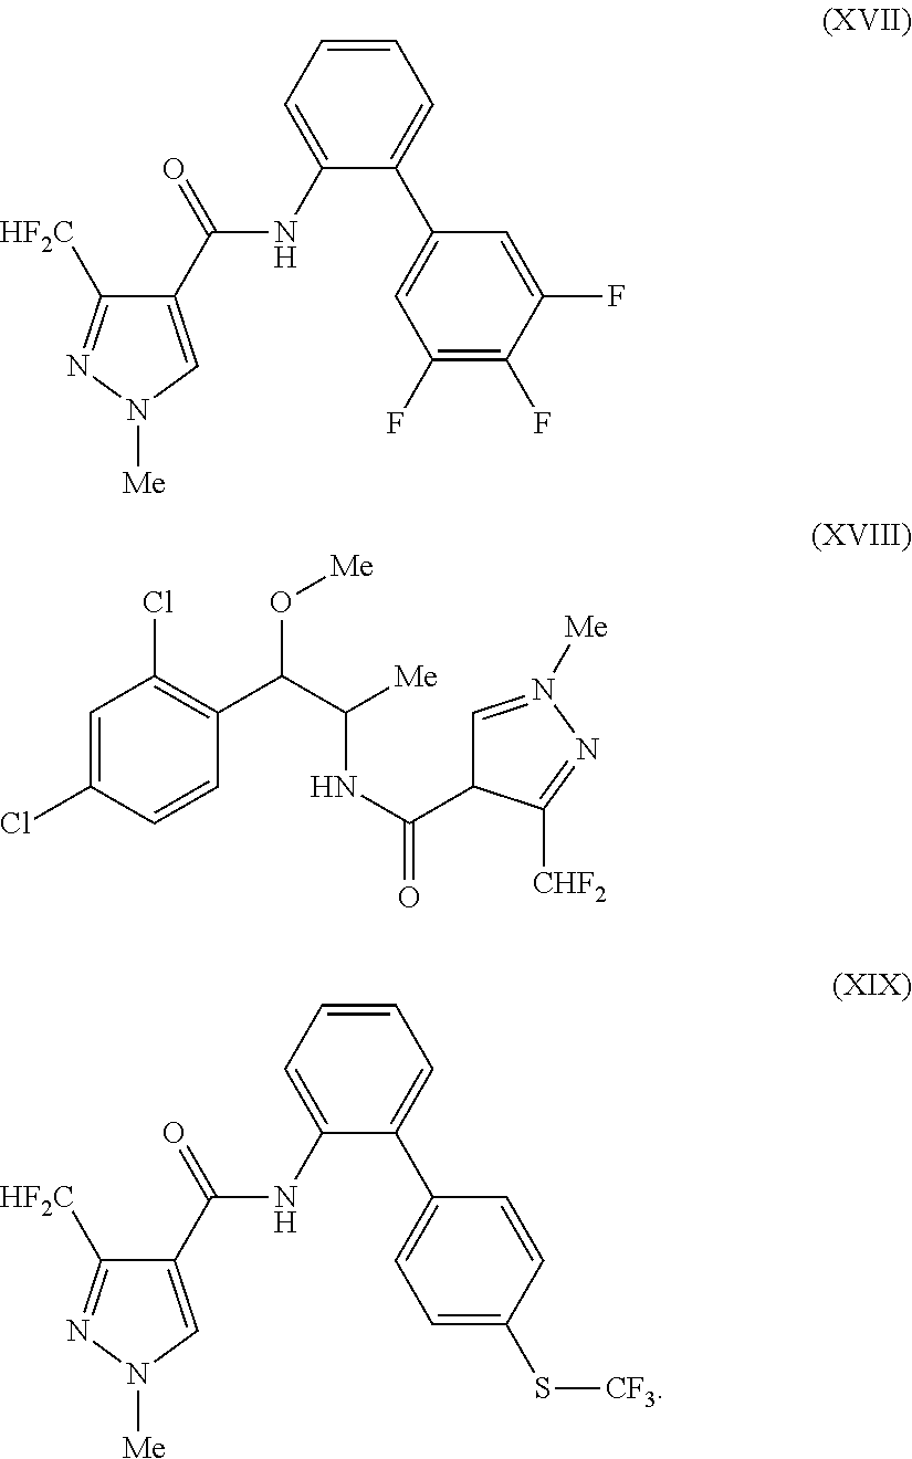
C1(C(NC2=CC=CC=C2C2=CC(F)=C(F)C(F)=C2)=O)=CN([Me])N=C1[HF2C].C1(C(NC2=CC=CC=C2C2=CC=C(S[CF3])C=C2)=O)=CN([Me])N=C1[HF2C].C1=C(Cl)C=CC(C(C(NC(C2C=N([Me])N=C2[CHF2])=O)[Me])O[Me])=C1Cl
